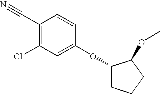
C1(C#N)=C(Cl)C=C(OC2CCCC2OC)C=C1
